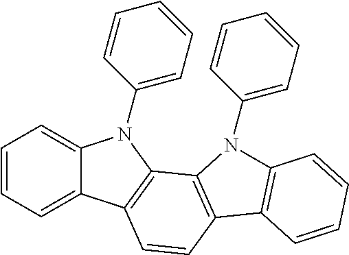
C1=CC=C2C(=C1)N(C1=CC=CC=C1)C1=C2C=CC2=C1N(C1=CC=CC=C1)C1=C2C=CC=C1
